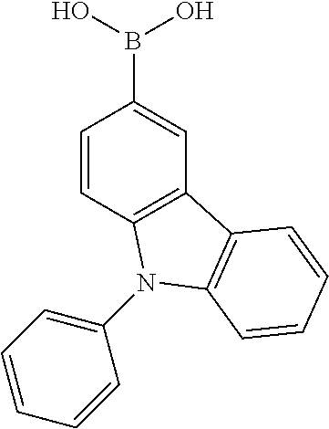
C1=CC2=C(C=C1B(O)O)C1=C(N2C2=CC=CC=C2)C=CC=C1
